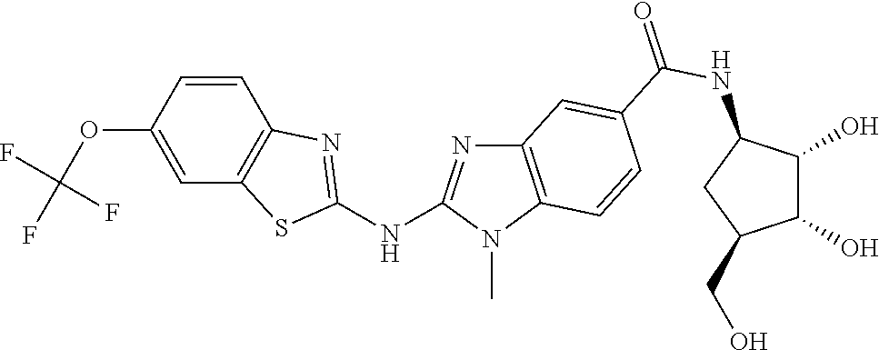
C1(OC(F)(F)F)=CC2=C(C=C1)N=C(NC1=NC3=C(N1C)C=CC(C(NC1C(O)C(O)C(CO)C1)=O)=C3)S2
